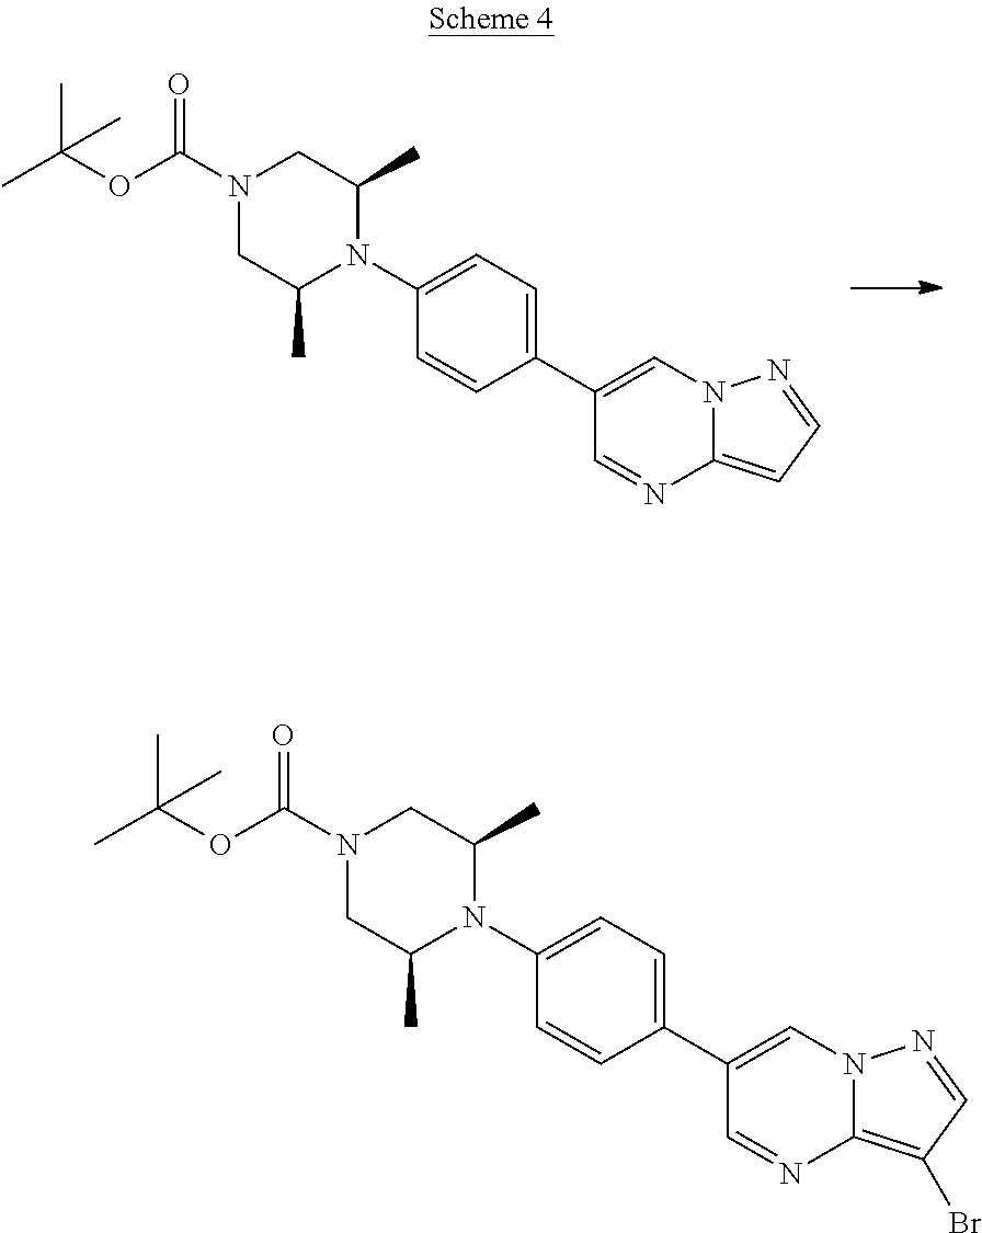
C1(C2=CC=C(N3C(C)CN(C(OC(C)(C)C)=O)CC3C)C=C2)=CN2C(=CC=N2)N=C1.C1(C2=CC=C(N3C(C)CN(C(OC(C)(C)C)=O)CC3C)C=C2)=CN2C(=C(Br)C=N2)N=C1
